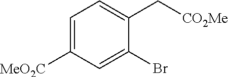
C1=C([MeO2C])C=C(Br)C(C[CO2Me])=C1
